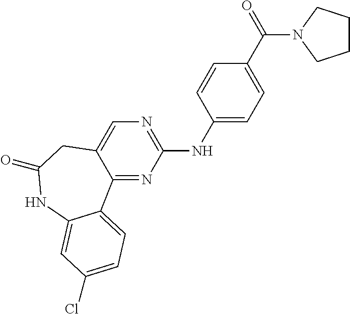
C12=NC(NC3=CC=C(C(=O)N4CCCC4)C=C3)=NC=C1CC(=O)NC1=CC(Cl)=CC=C21
